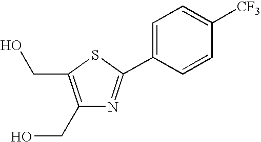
C1(CO)=C(CO)SC(C2=CC=C([CF3])C=C2)=N1
